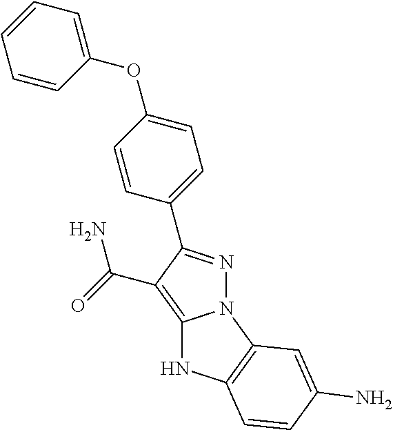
C12=C(C(=O)N)C(C3=CC=C(OC4=CC=CC=C4)C=C3)=NN1C1=C(N2)C=CC(N)=C1
